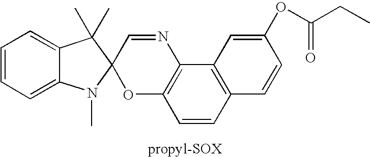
C1=CC=C2C(=C1)C(C)(C)C1(N2C)OC2=C(N=C1)C1=C(C=C2)C=CC(OC(CC)=O)=C1
